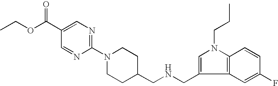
C12=C(C=C(F)C=C1)C(CNCC1CCN(C3=NC=C(C(OCC)=O)C=N3)CC1)=CN2CCC
